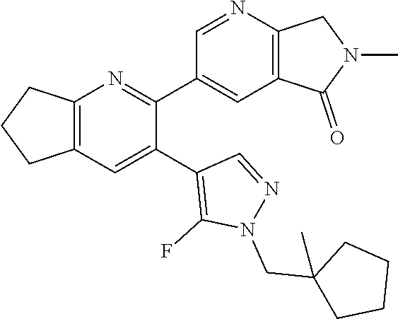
C12=C(C=C(C3=C(F)N(CC4(C)CCCC4)N=C3)C(C3=CC4=C(N=C3)CN(C)C4=O)=N1)CCC2
